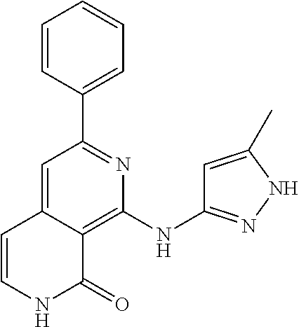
C1(C2=NC(NC3=NNC(C)=C3)=C3C(=C2)C=CNC3=O)=CC=CC=C1
